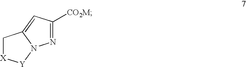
C1[X][Y]N2C1=CC([CO2M])=N2
